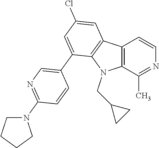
C12=C(C(C)=NC=C1)N(CC1CC1)C1=C2C=C(Cl)C=C1C1=CN=C(N2CCCC2)C=C1
